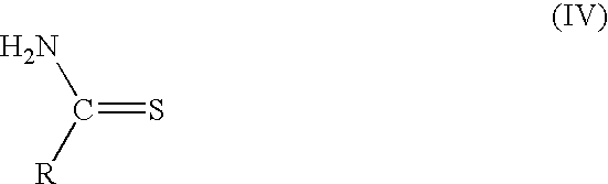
S=C(N)[R]
